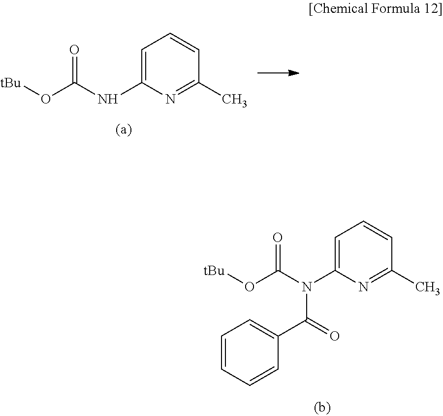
C1=C(N(C(O[tBu])=O)C(=O)C2=CC=CC=C2)N=C(C)C=C1.C1=C(NC(O[tBu])=O)N=C(C)C=C1
